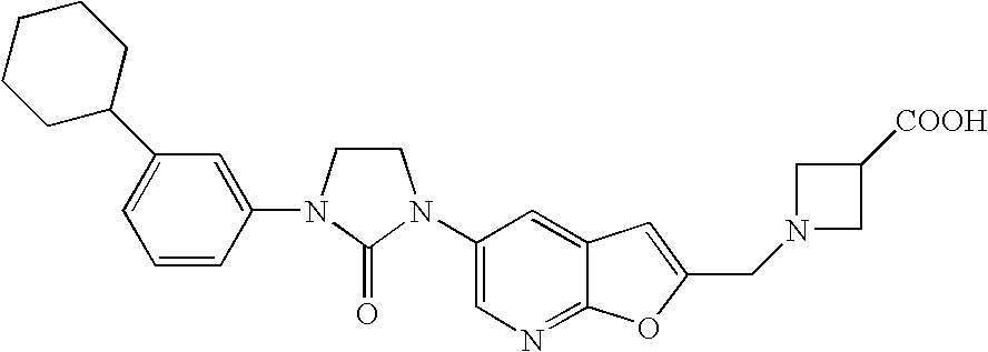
C1CN(C2=CC(C3CCCCC3)=CC=C2)C(=O)N1C1=CN=C2C(=C1)C=C(CN1CC([COOH])C1)O2
